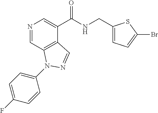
N1=CC2=C(C(C(NCC3=CC=C(Br)S3)=O)=C1)C=NN2C1=CC=C(F)C=C1
